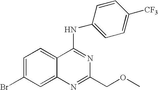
C1=C(Br)C=C2C(=C1)C(NC1=CC=C([CF3])C=C1)=NC(COC)=N2
